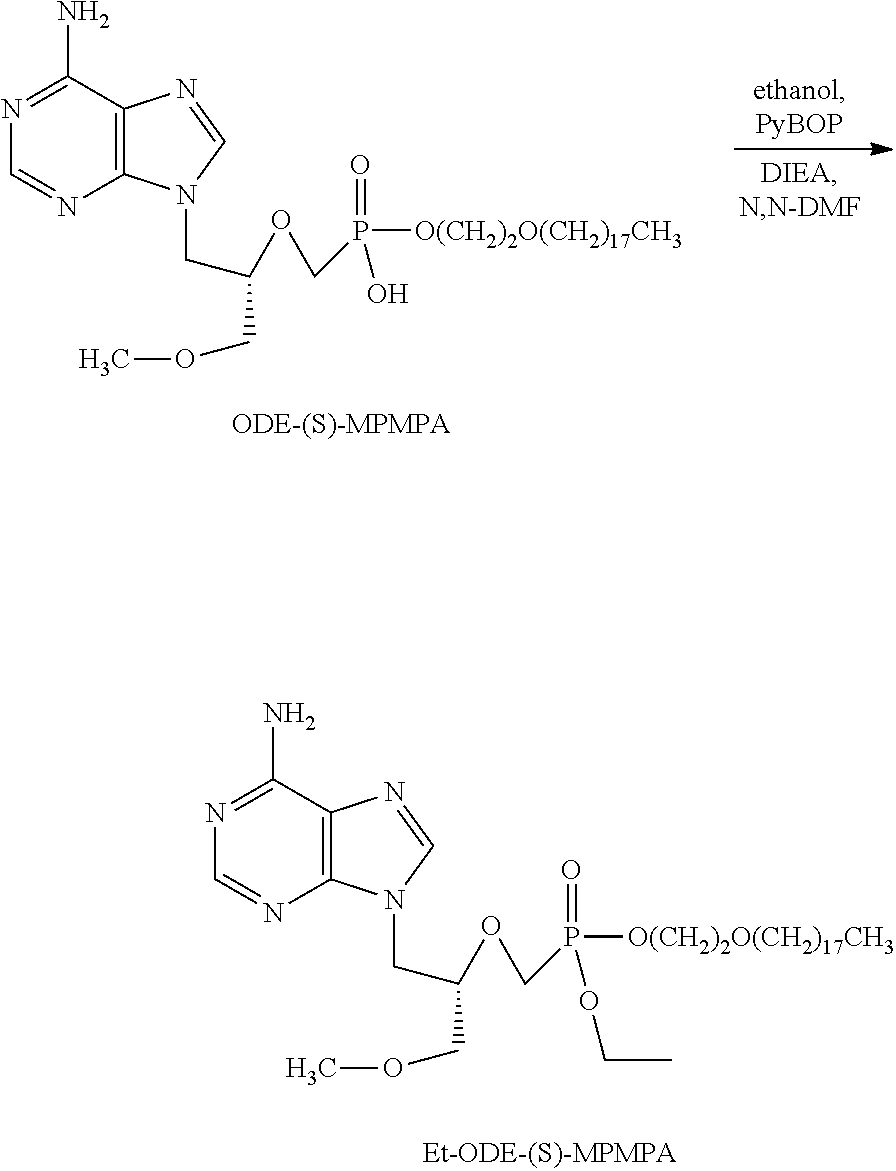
N1=C(N)C2=C(N=C1)N(CC(OCP(=O)(O)[O(CH2)2O(CH2)17CH3])COC)C=N2.N1=C(N)C2=C(N=C1)N(CC(OCP(=O)(OCC)[O(CH2)2O(CH2)17CH3])COC)C=N2
